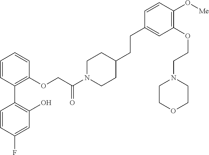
C1=CC(C2=C(O)C=C(F)C=C2)=C(OCC(N2CCC(CCC3=CC(OCCN4CCOCC4)=C(O[Me])C=C3)CC2)=O)C=C1
